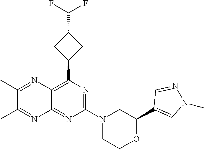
N1=C(N2CC(C3=CN(C)N=C3)OCC2)N=C2C(=C1C1CC(C(F)F)C1)N=C(C)C(C)=N2
